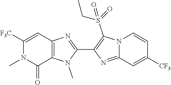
C1([F3C])=CC2=C(C(=O)N1C)N(C)C(C1=C(S(=O)(=O)CC)N3C(=N1)C=C([CF3])C=C3)=N2
